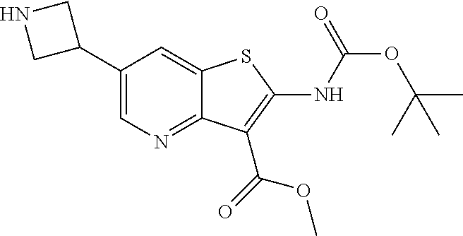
C1(C2CNC2)=CN=C2C(=C1)SC(NC(OC(C)(C)C)=O)=C2C(=O)OC
